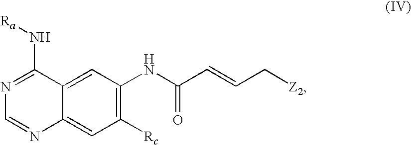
C1([Rc])=C(NC(C=CC[Z2])=O)C=C2C(=C1)N=CN=C2N[Ra]
